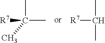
[R7]C(C)(C)C.[R7]C(C)C
